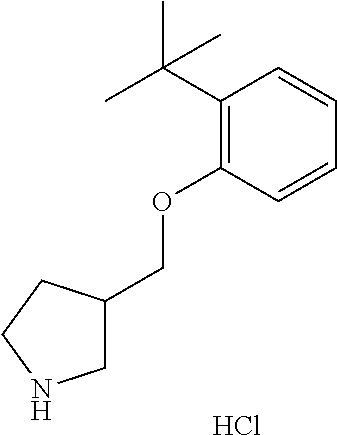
C(OC1=C(C(C)(C)C)C=CC=C1)C1CNCC1.Cl
